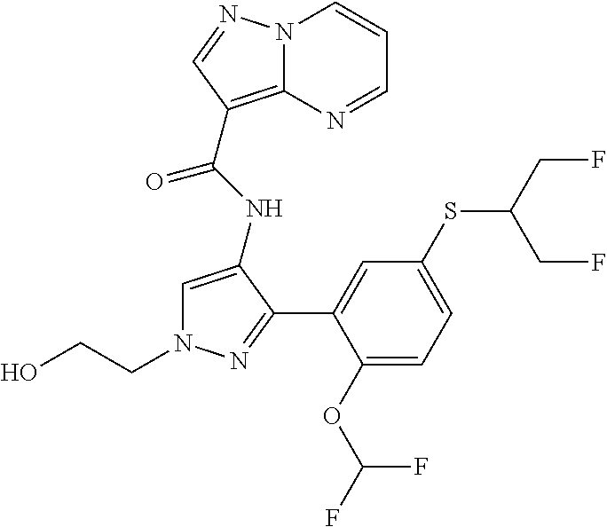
C1(OC(F)F)=CC=C(SC(CF)CF)C=C1C1=NN(CCO)C=C1NC(C1=C2N(C=CC=N2)N=C1)=O
